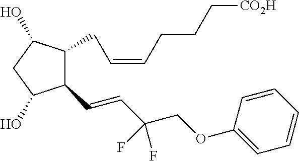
C1(C=CC(COC2=CC=CC=C2)(F)F)C(CC=CCCC[CO2H])C(O)CC1O
